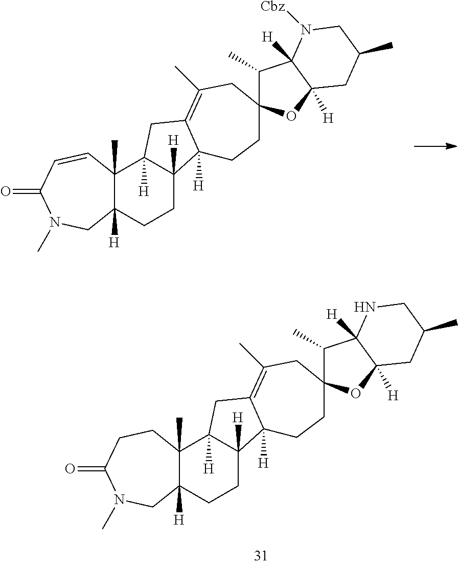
C12(C)C([H])(CCC3([H])C1([H])CC1=C(C)CC4(CCC31[H])C(C)C1([H])C([H])(O4)CC(C)CN1[Cbz])CN(C)C(=O)C=C2.C12(C)C([H])(CCC3([H])C1([H])CC1=C(C)CC4(CCC31[H])C(C)C1([H])C([H])(O4)CC(C)CN1)CN(C)C(=O)CC2
